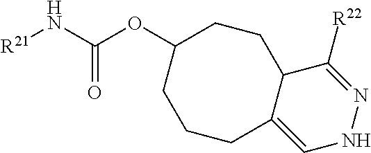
[R21]NC(OC1CCCC2=CNN=C([R22])C2CC1)=O
